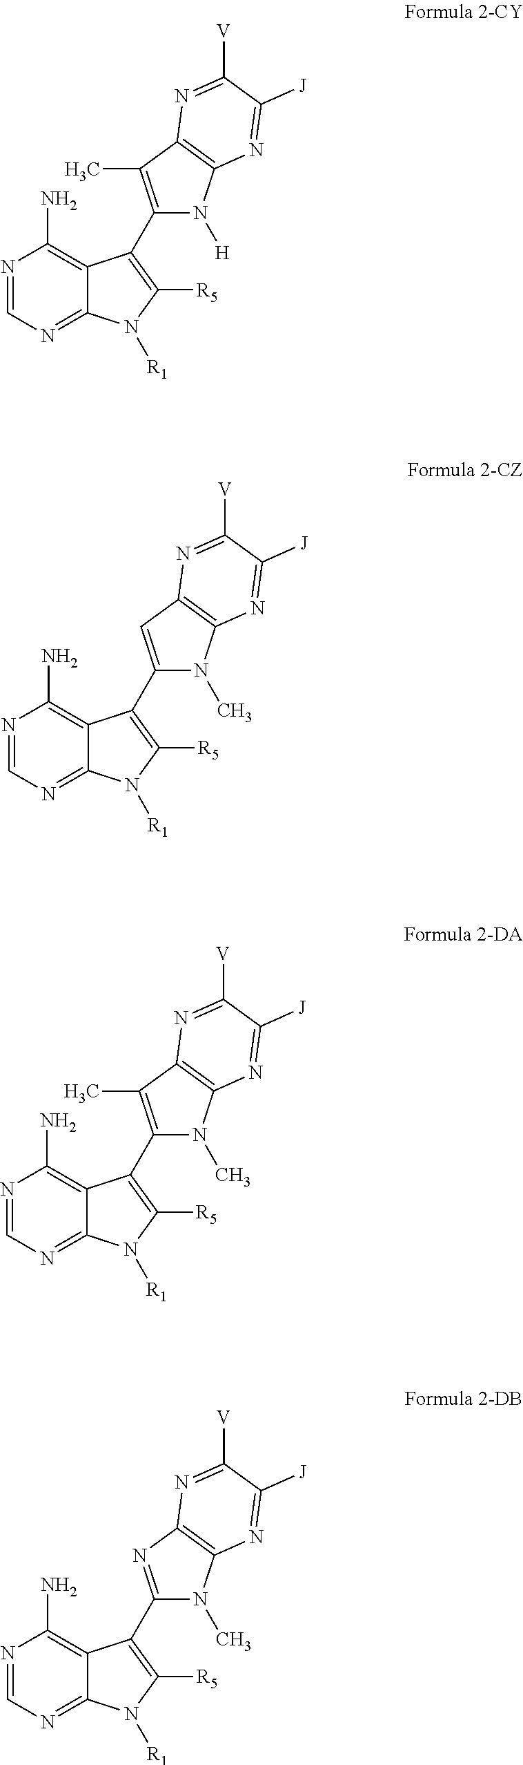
N1=CN=C2C(=C1N)C(C1=C(C)C3=C(N1[H])N=C([J])C([V])=N3)=C([R5])N2[R1].N1=CN=C2C(=C1N)C(C1=CC3=C(N1C)N=C([J])C([V])=N3)=C([R5])N2[R1].N1=CN=C2C(=C1N)C(C1=C(C)C3=C(N1C)N=C([J])C([V])=N3)=C([R5])N2[R1].N1=CN=C2C(=C1N)C(C1=NC3=C(N1C)N=C([J])C([V])=N3)=C([R5])N2[R1]
